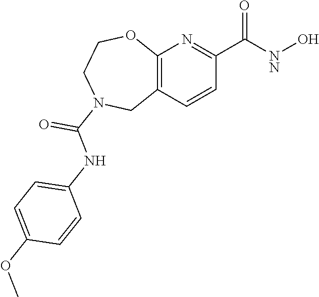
C1=C(NC(=O)N2CC3=C(N=C(C(=O)[NN]O)C=C3)OCC2)C=CC(OC)=C1
